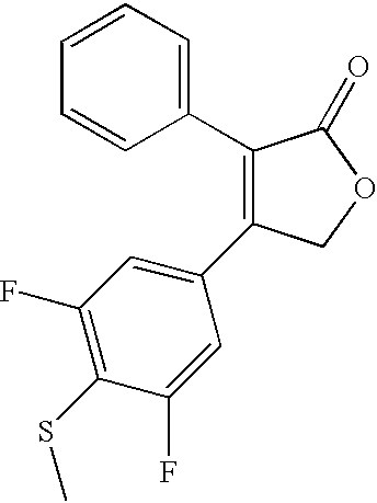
C1(C2=CC(F)=C(SC)C(F)=C2)=C(C2=CC=CC=C2)C(=O)OC1
